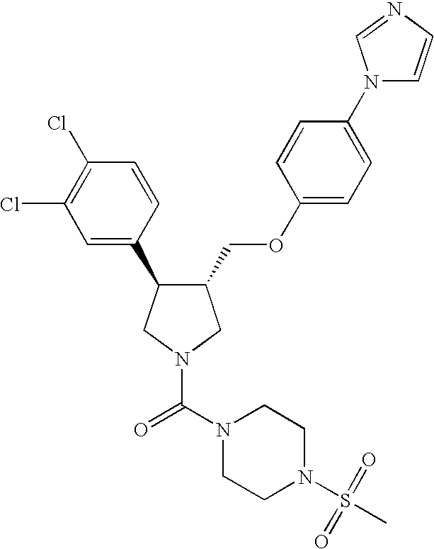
C1(COC2=CC=C(N3C=CN=C3)C=C2)C(C2=CC(Cl)=C(Cl)C=C2)CN(C(N2CCN(S(=O)(C)=O)CC2)=O)C1
